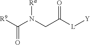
[R9]C(N([Ra])CC([L][Y])=O)=O
